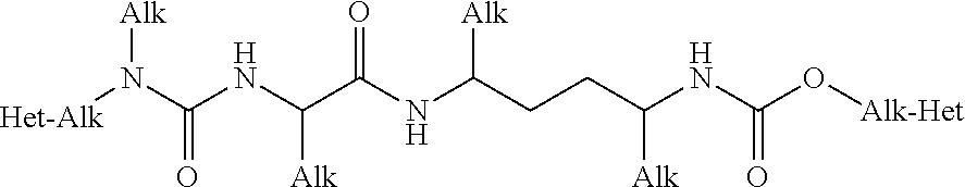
[Het-Alk]N(C(NC(C(NC(CCC(NC(O[Alk-Het])=O)[Alk])[Alk])=O)[Alk])=O)[Alk]
